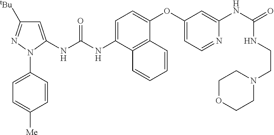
C1=C(NC(NC2=CC([tBu])=NN2C2=CC=C([Me])C=C2)=O)C2=C(C(OC3=CC=NC(NC(=O)NCCN4CCOCC4)=C3)=C1)C=CC=C2
